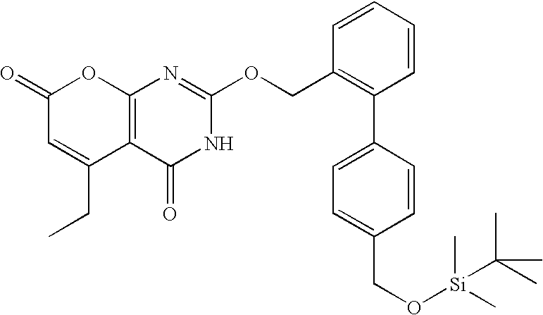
C12=C(C(=O)NC(OCC3=C(C4=CC=C(CO[Si](C)(C)C(C)(C)C)C=C4)C=CC=C3)=N1)C(CC)=CC(=O)O2
